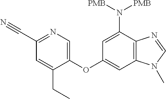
C1=C(OC2=CC3=C(C(N([PMB])[PMB])=C2)N=CN3C)C(CC)=CC(C#N)=N1
